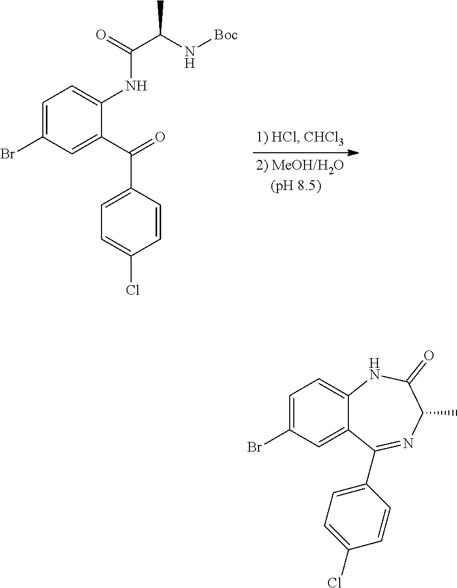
C1=C(Br)C=C(C(C2=CC=C(Cl)C=C2)=O)C(NC(=O)C(C)N[Boc])=C1.C1=C(Br)C=C2C(=C1)NC(=O)C(C)N=C2C1=CC=C(Cl)C=C1
